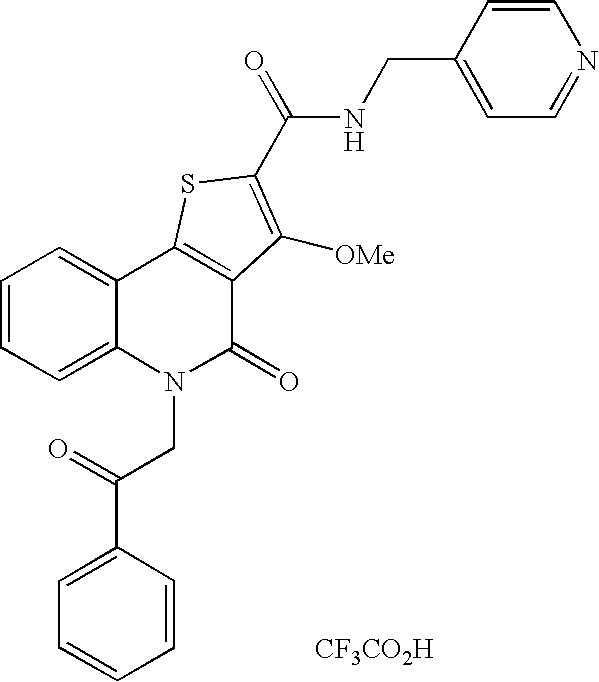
N(C(=O)C1=C([OMe])C2=C(C3=CC=CC=C3N(CC(=O)C3=CC=CC=C3)C2=O)S1)CC1=CC=NC=C1.[CF3CO2H]
